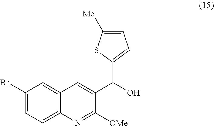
C12=CC(Br)=CC=C1N=C([OMe])C(C(C1=CC=C([Me])S1)O)=C2
